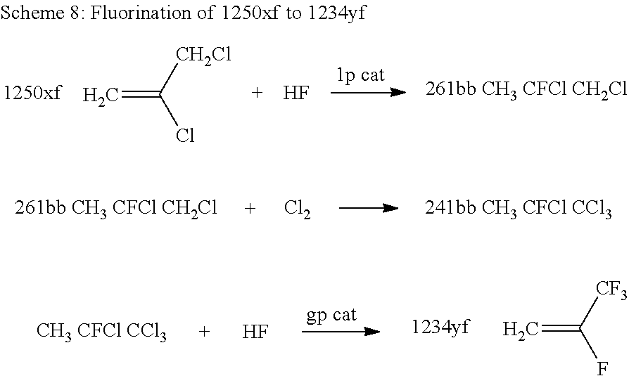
[Cl2].F.C=C([CF3])F.C=C([CH2Cl])Cl.F
